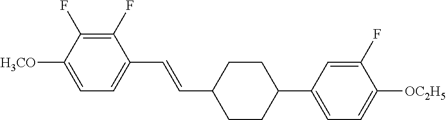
C1(F)=C(F)C([H3CO])=CC=C1C=CC1CCC(C2=CC=C([OC2H5])C(F)=C2)CC1
